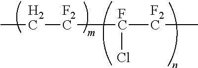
CC[F2C][FC]([F2C]C)Cl
